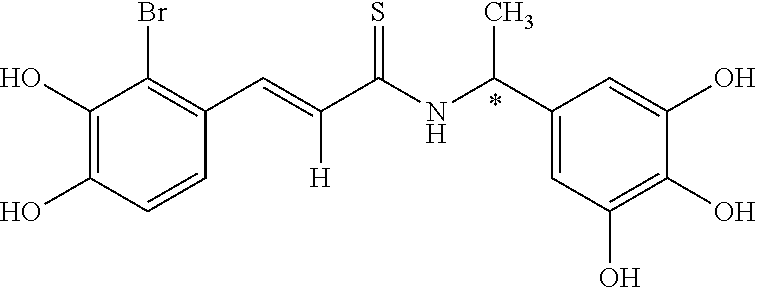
C1(O)=C(O)C=CC(C=C(C(NC(C2=CC(O)=C(O)C(O)=C2)C)=S)[H])=C1Br
